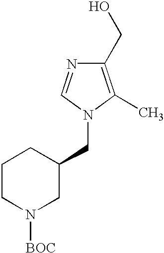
C1(CO)=C(C)N(CC2CCCN([BOC])C2)C=N1
